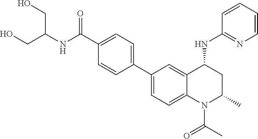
OCC(NC(C1=CC=C(C2=CC=C3C(=C2)C(NC2=NC=CC=C2)CC(C)N3C(C)=O)C=C1)=O)CO
